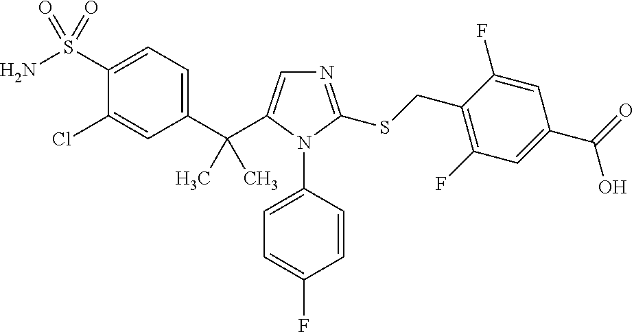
C1(C(C)(C)C2=CN=C(SCC3=C(F)C=C(C(=O)O)C=C3F)N2C2=CC=C(F)C=C2)=CC=C(S(N)(=O)=O)C(Cl)=C1
